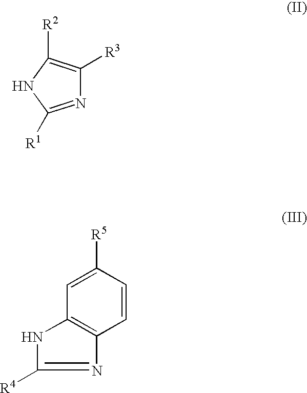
N1=C([R1])NC([R2])=C1[R3].C1=CC([R5])=CC2=C1N=C([R4])N2
